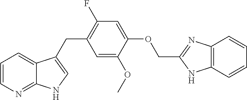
C1=CN=C2C(=C1)C(CC1=C(F)C=C(OCC3=NC4=C(N3)C=CC=C4)C(OC)=C1)=CN2
